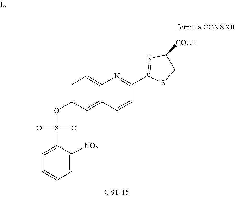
C1=C([NO2])C(S(=O)(=O)OC2=CC=C3C(=C2)C=CC(C2=NC([COOH])CS2)=N3)=CC=C1
